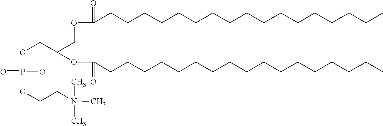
O=P(OCC(COC(=O)CCCCCCCCCCCCCCCCC)OC(=O)CCCCCCCCCCCCCCCCC)(OCC[N+](C)(C)C)[O-]
